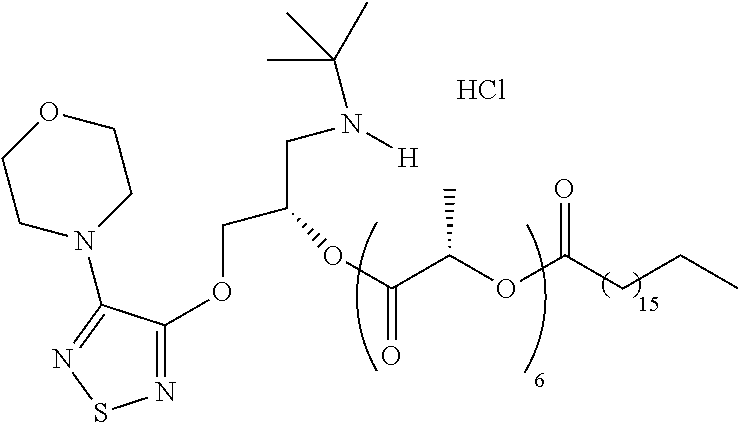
N1=C(OCC(CN([H])C(C)(C)C)OC(C(OC(CCC)=O)C)=O)C(N2CCOCC2)=NS1.Cl
